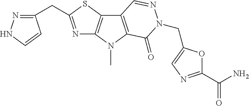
N1=C(CC2=NNC=C2)SC2=C1N(C)C1=C2C=NN(CC2=CN=C(C(=O)N)O2)C1=O
